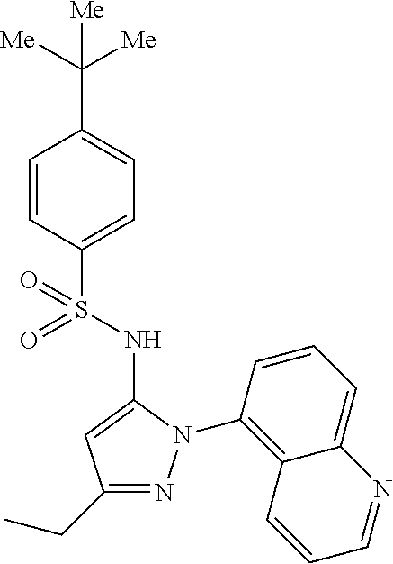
C1(C([Me])([Me])[Me])=CC=C(S(=O)(=O)NC2=CC(CC)=NN2C2=C3C(=CC=C2)N=CC=C3)C=C1
